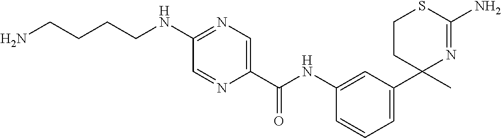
C1(C(NC2=CC(C3(C)N=C(N)SCC3)=CC=C2)=O)=CN=C(NCCCCN)C=N1
